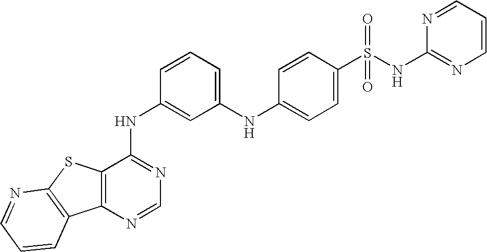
C12=C(N=CN=C1NC1=CC(NC3=CC=C(S(NC4=NC=CC=N4)(=O)=O)C=C3)=CC=C1)C1=C(S2)N=CC=C1
